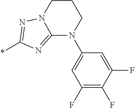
N1(C2=CC(F)=C(F)C(F)=C2)CCCN2C1=NC(*)=N2
